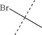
CC(C)(C)Br
